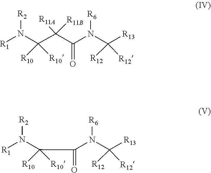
[R6]N(C(C(C(N([R2])[R1])([R10])[R10])([R11A])[R11B])=O)C([R12])([R13])[R12].[R6]N(C(=O)C(N([R2])[R1])([R10])[R10])C([R12])([R13])[R12]
